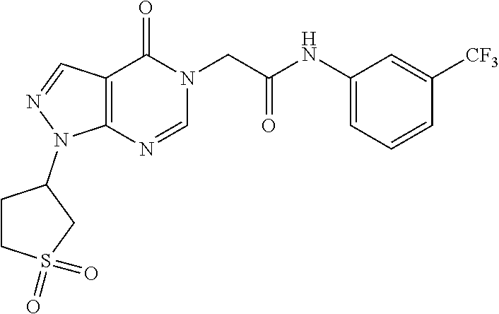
C12=C(C=NN1C1CCS(=O)(=O)C1)C(=O)N(CC(=O)NC1=CC=CC([CF3])=C1)C=N2
